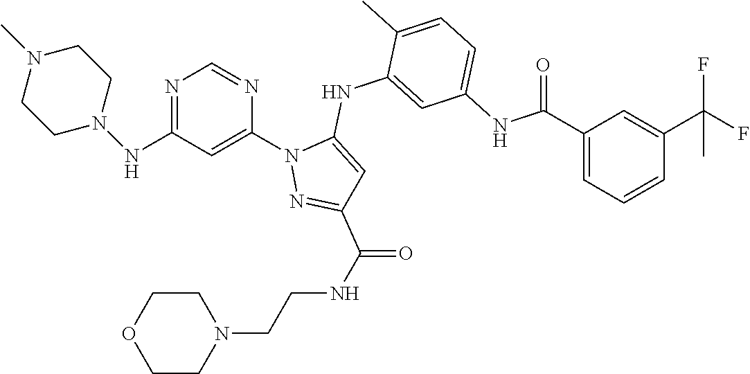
N1=C(NN2CCN(C)CC2)C=C(N2N=C(C(NCCN3CCOCC3)=O)C=C2NC2=CC(NC(C3=CC=CC(C(F)(F)C)=C3)=O)=CC=C2C)N=C1
